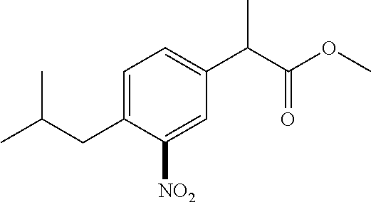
C1=C(CC(C)C)C([NO2])=CC(C(C(OC)=O)C)=C1
